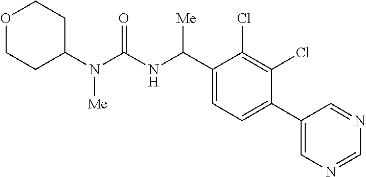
C1(N(C(NC(C2=CC=C(C3=CN=CN=C3)C(Cl)=C2Cl)[Me])=O)[Me])CCOCC1
